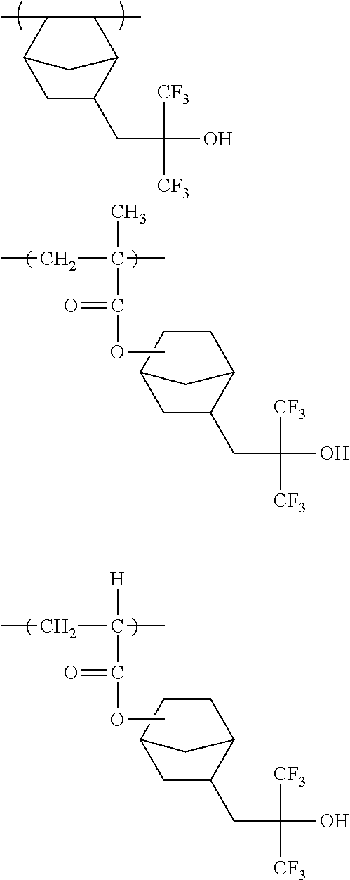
C1C(CC(O)([CF3])[CF3])C2CCC1C2.COC(=O)C(CC)(C)C.C1C(CC(O)([CF3])[CF3])C2CCC1C2.COC(=O)C(CC)(C)[H].C1C(CC(O)([CF3])[CF3])C2C(C)C(C)C1C2
